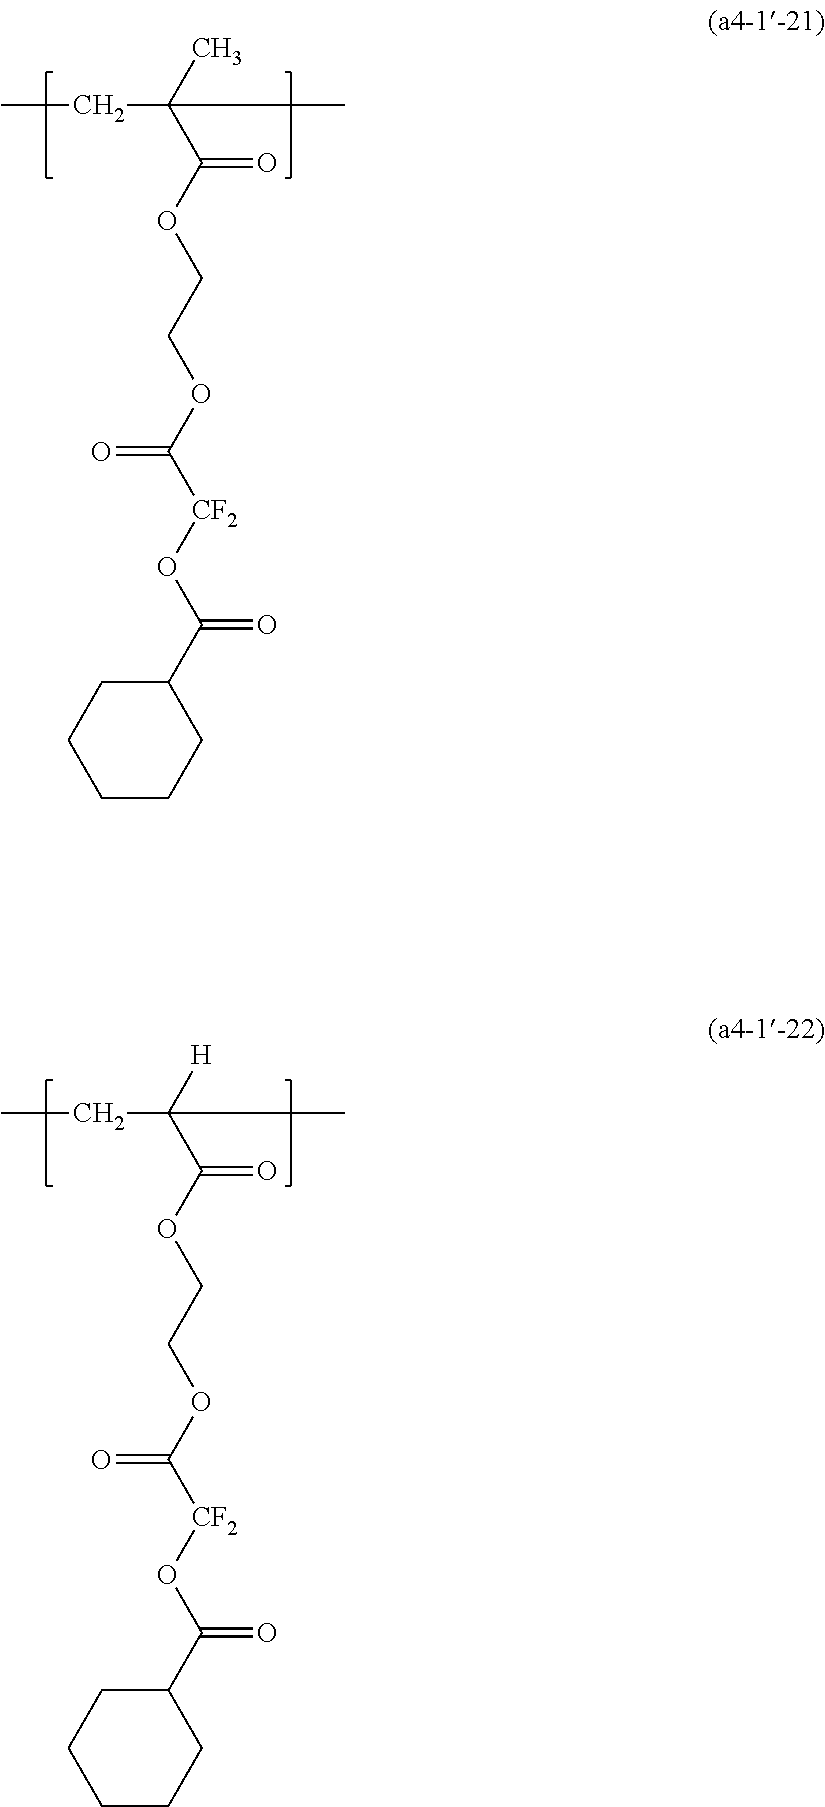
C(=O)(OCCOC([CF2]OC(C1CCCCC1)=O)=O)C(C)(C)CC.C(=O)(OCCOC([CF2]OC(C1CCCCC1)=O)=O)C([H])(C)CC
